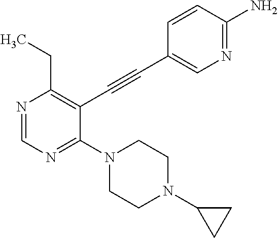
N1=CN=C(N2CCN(C3CC3)CC2)C(C#CC2=CN=C(N)C=C2)=C1CC
